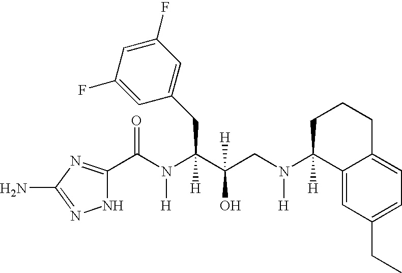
N1C(C(N(C(C(CN(C2([H])C3=CC(CC)=CC=C3CCC2)[H])(O)[H])(CC2=CC(F)=CC(F)=C2)[H])[H])=O)=NC(N)=N1
